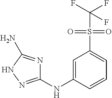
C1=C(NC2=NNC(N)=N2)C=CC=C1S(C(F)(F)F)(=O)=O
